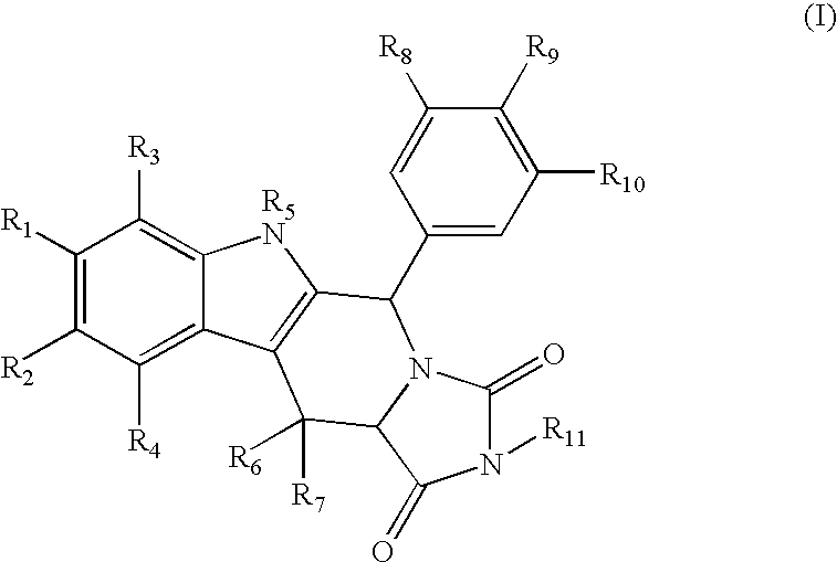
C1([R1])=C([R2])C([R4])=C2C(=C1[R3])[R5N]C1=C2C([R7])([R6])C2N(C1C1=CC([R10])=C([R9])C([R8])=C1)C(=O)N([R11])C2=O
